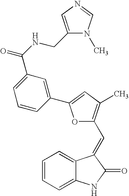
C1=CC=C2C(=C1)C(=CC1=C(C)C=C(C3=CC(C(NCC4=CN=CN4C)=O)=CC=C3)O1)C(=O)N2
